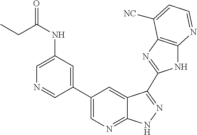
C1(C2=CN=C3C(=C2)C(C2=NC4=C(N2)N=CC=C4[NC])=NN3)=CC(NC(CC)=O)=CN=C1
